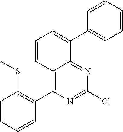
C12=C(C3=C(SC)C=CC=C3)N=C(Cl)N=C1C(C1=CC=CC=C1)=CC=C2
